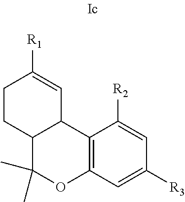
C1CC2C(C=C1[R1])C1=C(C=C([R3])C=C1[R2])OC2(C)C
